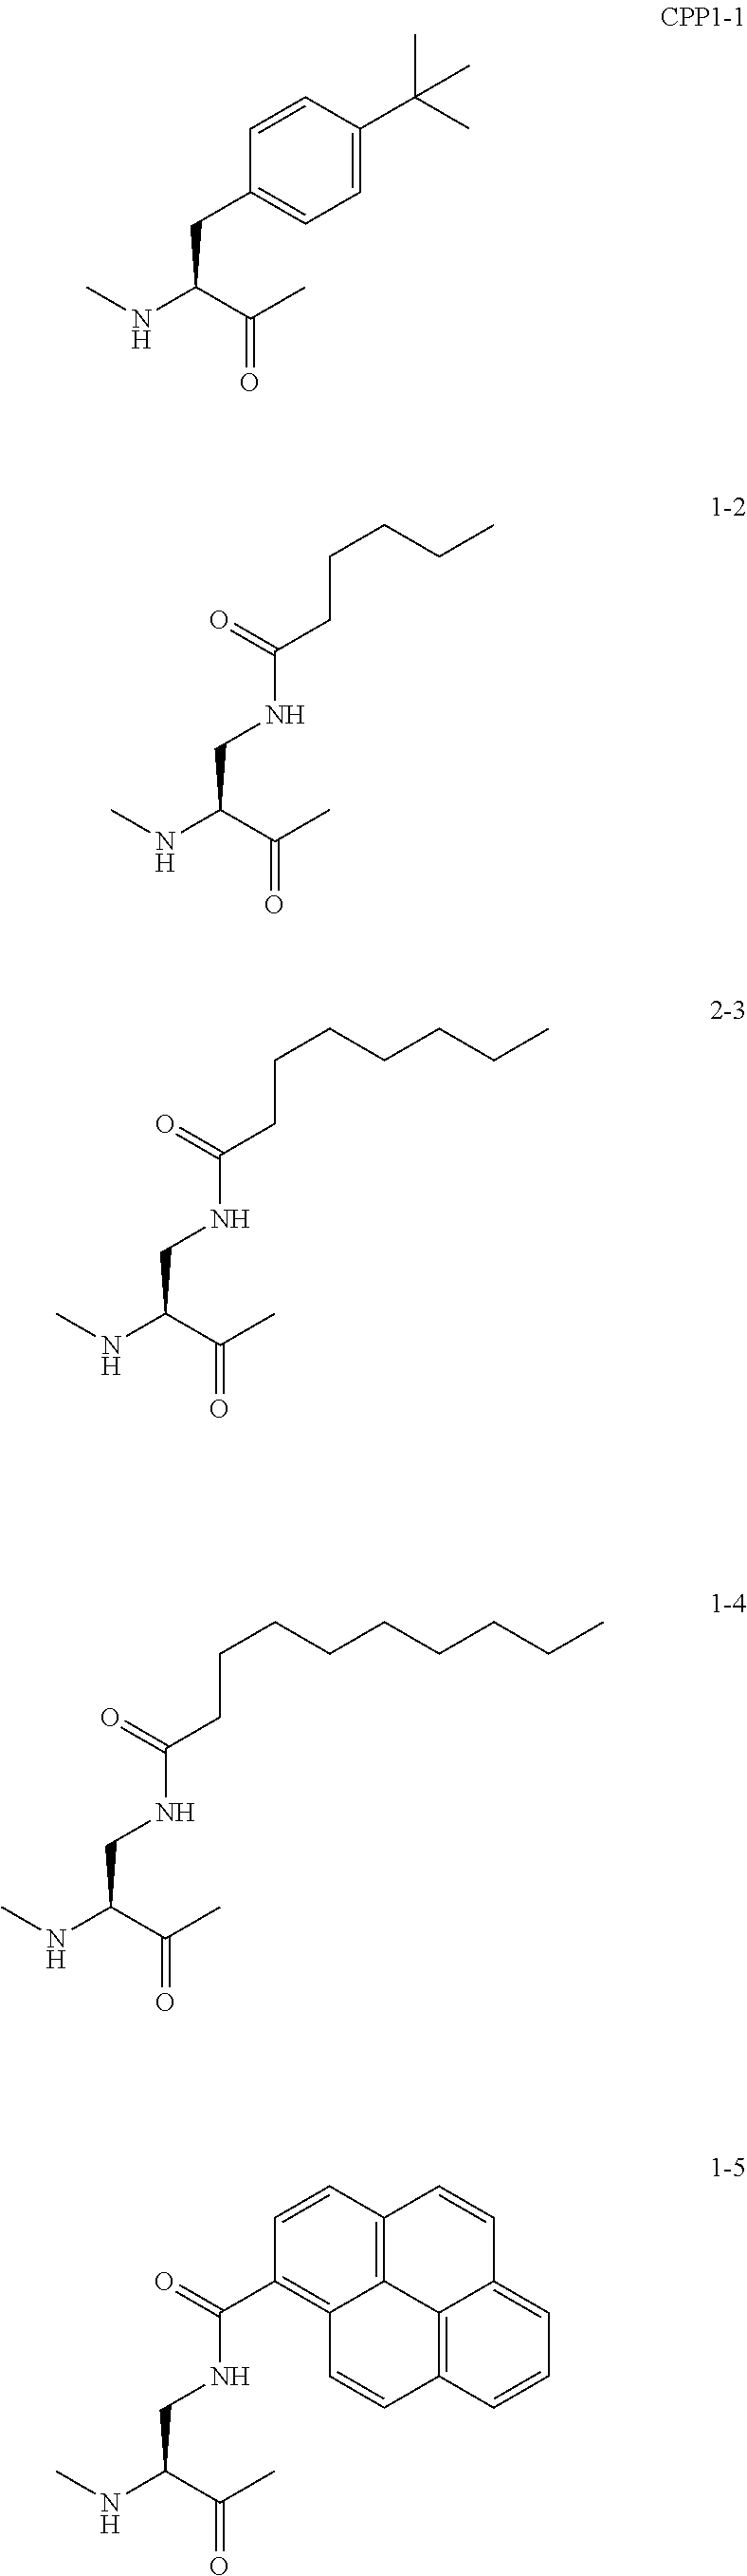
C1=CC(C(C)(C)C)=CC=C1CC(NC)C(C)=O.C(NCC(NC)C(C)=O)(=O)CCCCC.C(NCC(NC)C(C)=O)(=O)CCCCCCC.C(NCC(NC)C(C)=O)(=O)CCCCCCCCC.C(NCC(NC)C(C)=O)(=O)C1=C2C3=C(C=C1)C=CC1=CC=CC(=C31)C=C2
